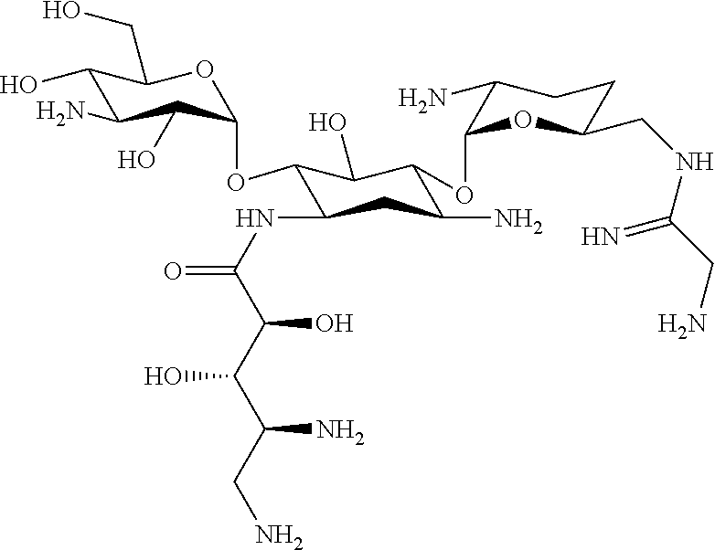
C1(O)C(N)C(O)C(OC2C(NC(=O)C(O)C(C(CN)N)O)CC(N)C(OC3OC(CNC(CN)=N)CCC3N)C2O)OC1CO
